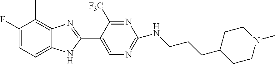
C1=C(F)C(C)=C2C(=C1)NC(C1=CN=C(NCCCC3CCN(C)CC3)N=C1[F3C])=N2
